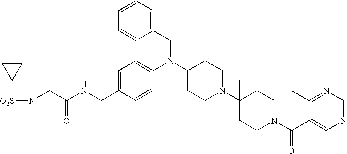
C(C1=CC=C(N(C2CCN(C3(C)CCN(C(C4=C(C)N=CN=C4C)=O)CC3)CC2)CC2=CC=CC=C2)C=C1)NC(CN([O2S]C1CC1)C)=O
